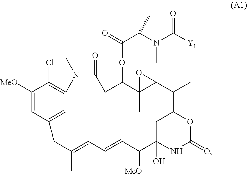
C1([MeO])=CC2=CC(=C1Cl)N(C)C(=O)CC(OC(C(N(C([Y1])=O)C)C)=O)C1(C)C(C(C)C3OC(=O)NC(O)(C3)C([MeO])C=CC=C(C)C2)O1
